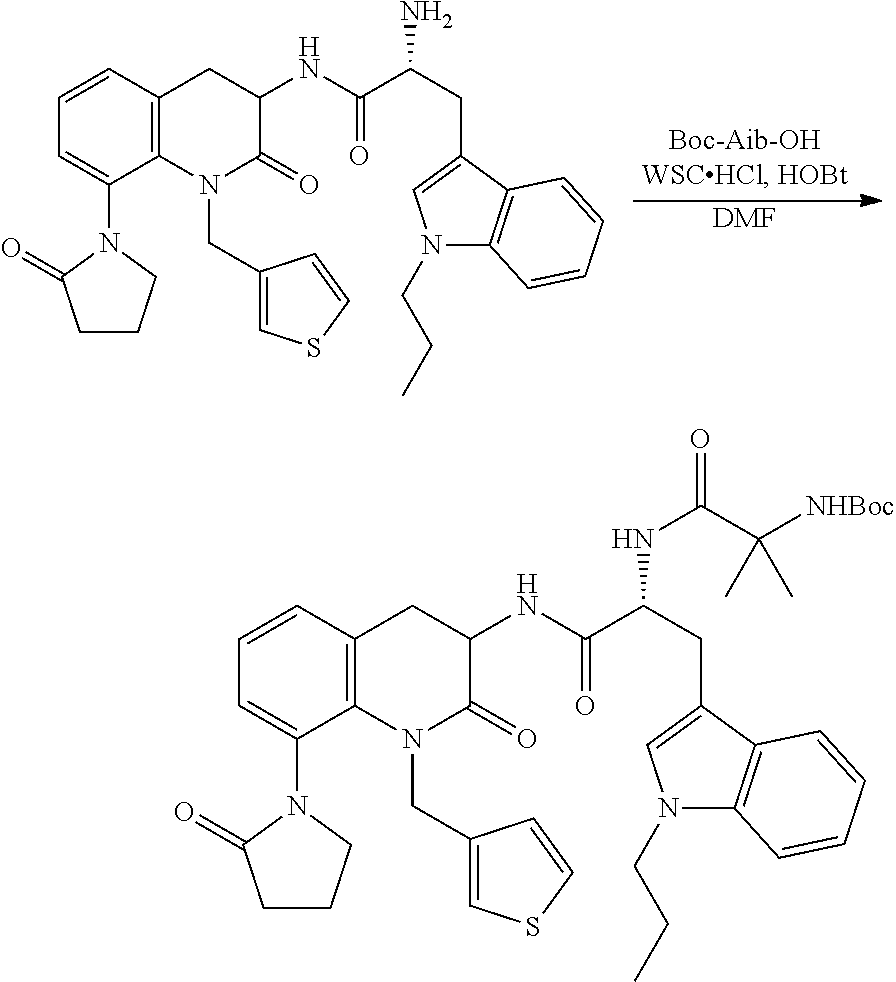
[DMF].C1=CC2=C(C(N3C(=O)CCC3)=C1)N(CC1=CSC=C1)C(=O)C(NC(C(CC1=CN(CCC)C3=C1C=CC=C3)N)=O)C2.C1=CC2=C(C(N3C(=O)CCC3)=C1)N(CC1=CSC=C1)C(=O)C(NC(C(CC1=CN(CCC)C3=C1C=CC=C3)NC(=O)C([NHBoc])(C)C)=O)C2
